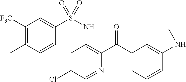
C1=C(Cl)C=NC(C(C2=CC=CC(NC)=C2)=O)=C1NS(=O)(C1=CC([F3C])=C(C)C=C1)=O
